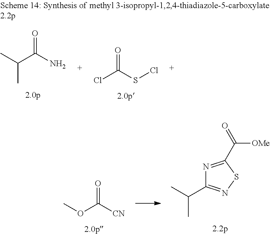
O=C(SCl)Cl.O=C(N)C(C)C.O=C([CN])OC.N1=C(C(=O)[OMe])SN=C1C(C)C
